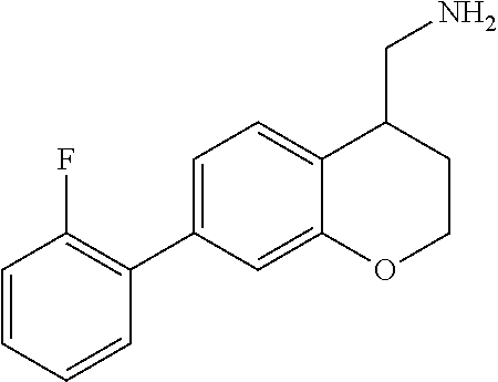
C1=CC=CC(C2=CC=C3C(=C2)OCCC3CN)=C1F
